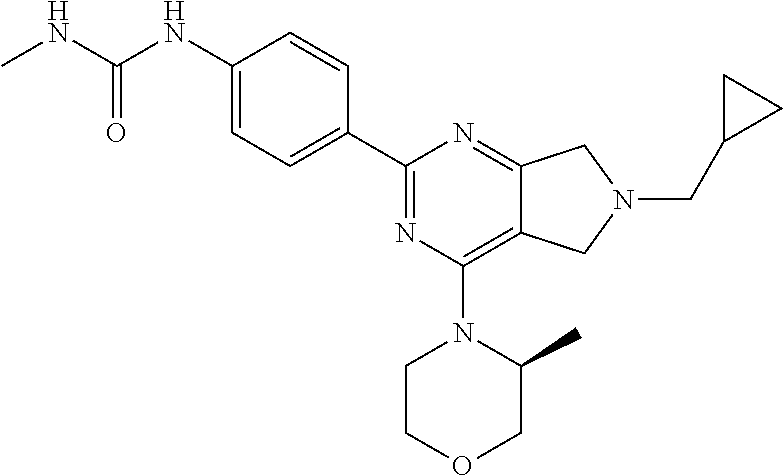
C1(NC(NC)=O)=CC=C(C2=NC(N3CCOCC3C)=C3C(=N2)CN(CC2CC2)C3)C=C1
